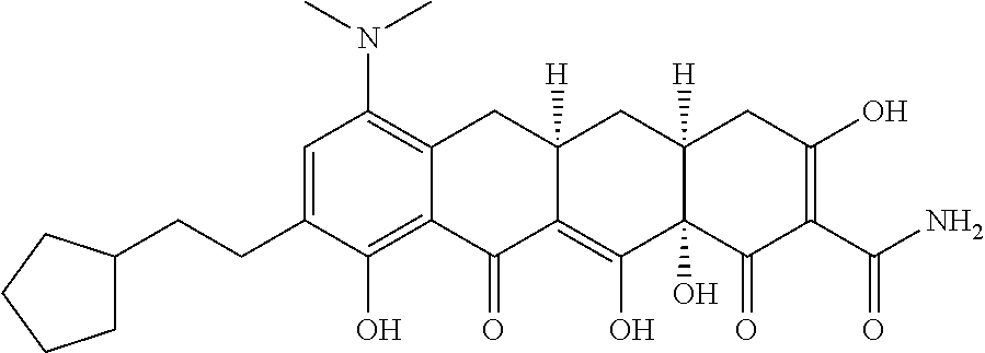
C1=C(CCC2CCCC2)C(O)=C2C(=C1N(C)C)CC1([H])C(=C(O)C3(O)C([H])(C1)CC(O)=C(C(N)=O)C3=O)C2=O
